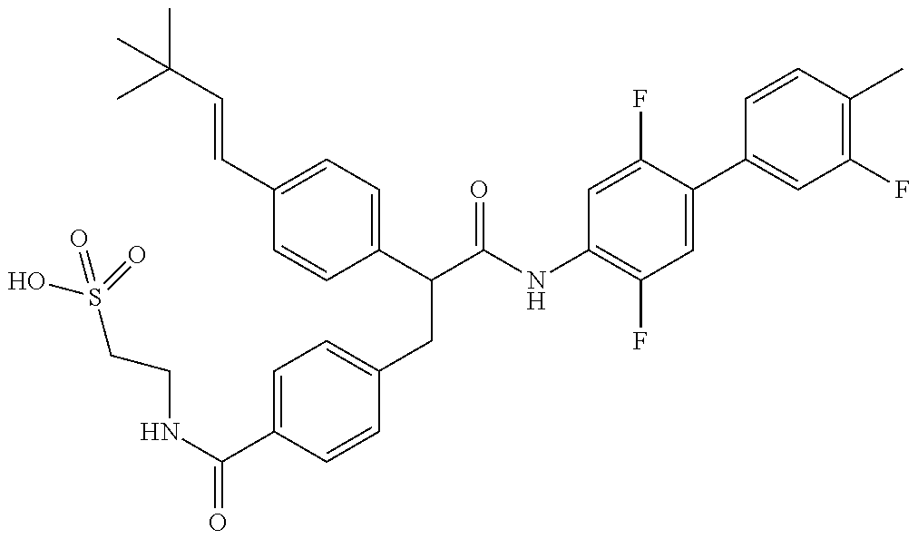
OS(=O)(CCNC(=O)C1=CC=C(CC(C(=O)NC2=C(F)C=C(C3=CC(F)=C(C)C=C3)C(F)=C2)C2=CC=C(C=CC(C)(C)C)C=C2)C=C1)=O
